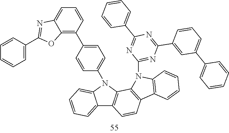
C12=CC=CC=C1N(C1=CC=C(C3=C4C(=CC=C3)N=C(C3=CC=CC=C3)O4)C=C1)C1=C2C=CC2=C1N(C1=NC(C3=CC(C4=CC=CC=C4)=CC=C3)=NC(C3=CC=CC=C3)=N1)C1=C2C=CC=C1
